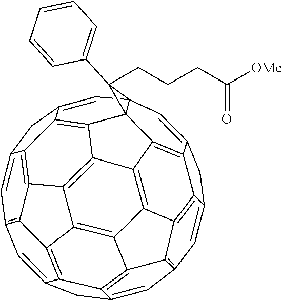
C1=C2CC3=CC45C=C6CC7=CC8=C9C%10=C%11C(=C8)CC8=CC1=C1C(=C8%11)C8=C%10C%10=C%11C(=C6C7=C9%10)C4(C4=C3C2=C1C8=C%114)C5(C1=CC=CC=C1)CCCC([OMe])=O
